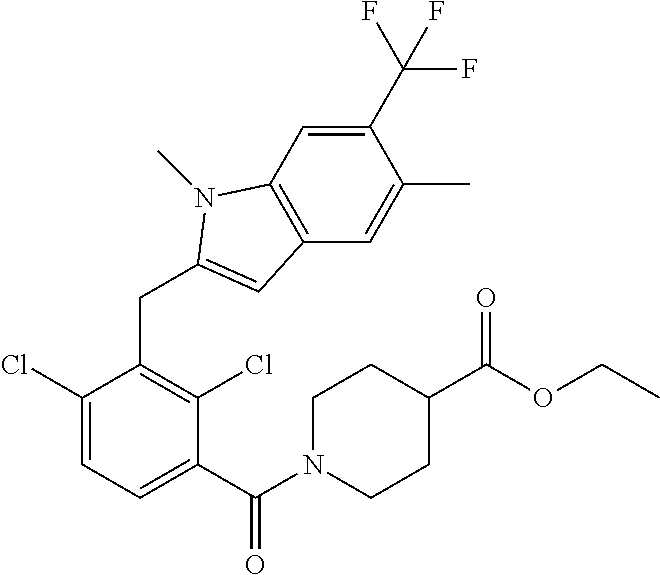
C1(C(N2CCC(C(OCC)=O)CC2)=O)=CC=C(Cl)C(CC2=CC3=C(C=C(C(F)(F)F)C(C)=C3)N2C)=C1Cl
